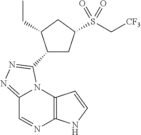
C12=NN=C(C3CC(S(C[CF3])(=O)=O)CC3CC)N1C1=C(N=C2)NC=C1
